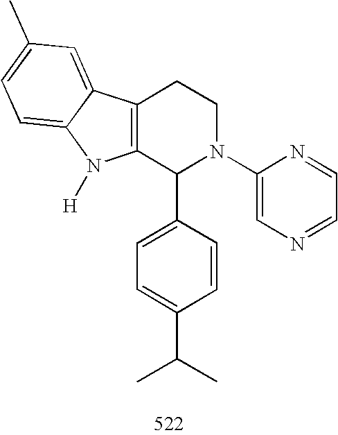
C12=C(C(C3=CC=C(C(C)C)C=C3)N(C3=CN=CC=N3)CC1)N([H])C1=CC=C(C)C=C21
